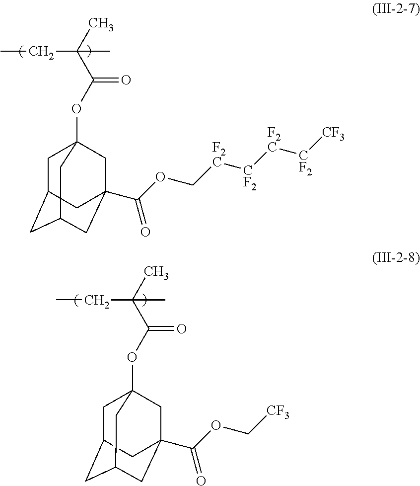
CCC(C)(C)C(OC12CC3CC(CC(C(OC[F2C][CF2][F2C][CF2][CF3])=O)(C1)C3)C2)=O.CCC(C)(C)C(OC12CC3CC(CC(C(OC[CF3])=O)(C1)C3)C2)=O
